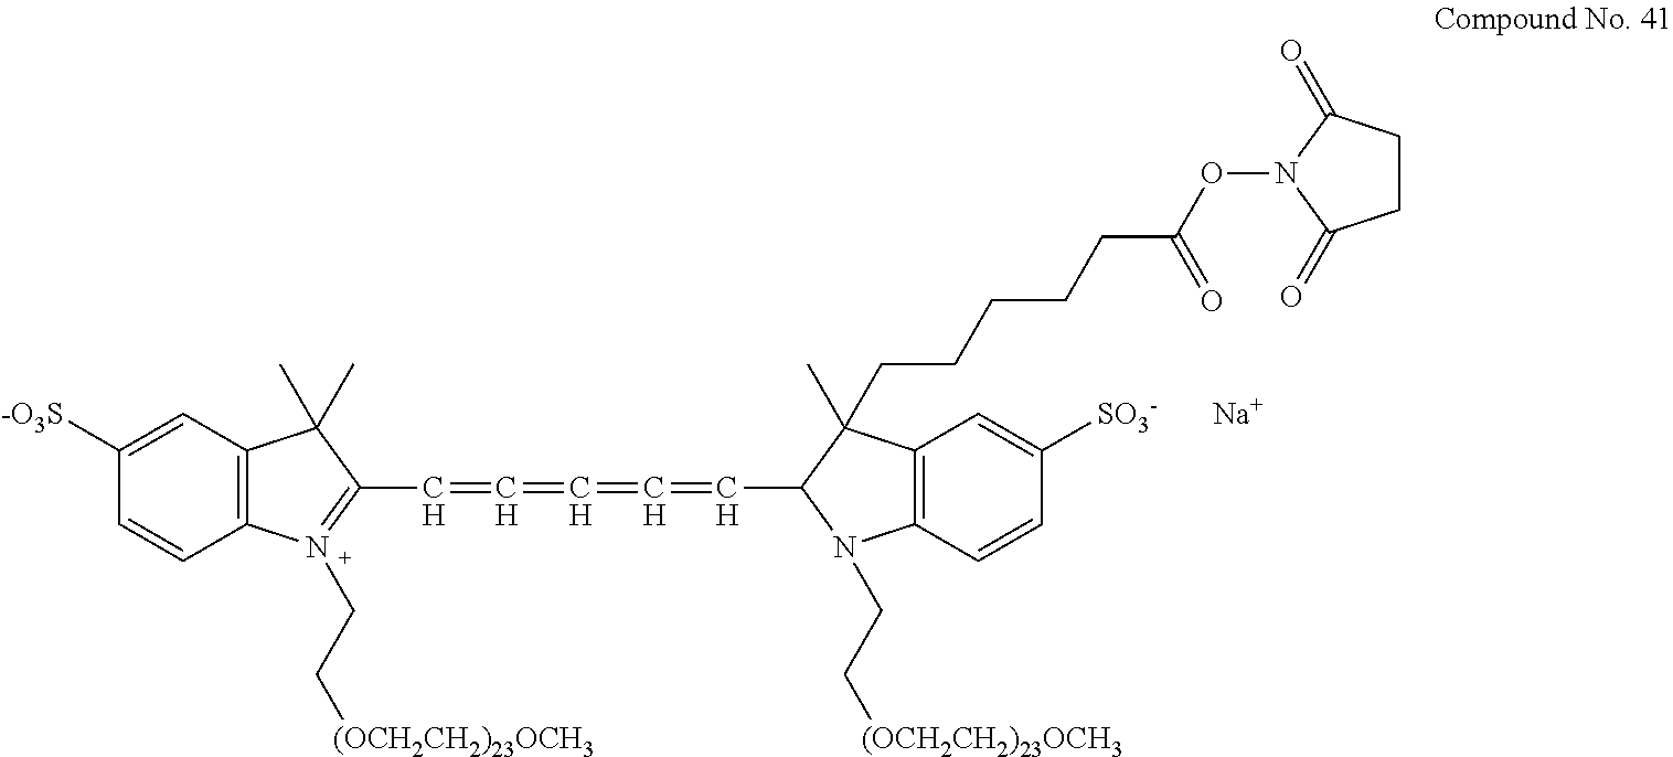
C1([-O3S])=CC2=C(C=C1)N(CC[(OCH2CH2)23OCH3])=C(C=C=C=C=CC1N(CC[(OCH2CH2)23OCH3])C3=C(C1(C)CCCCCC(ON1C(=O)CCC1=O)=O)C=C([SO3-])C=C3)C2(C)C.[Na]
